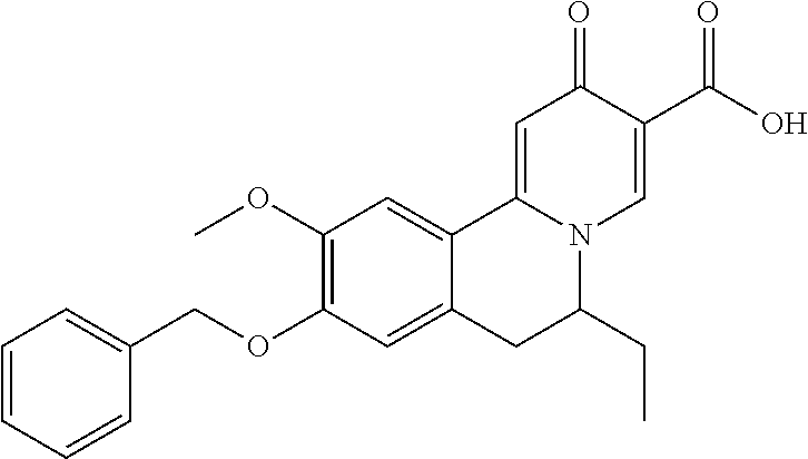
C1=CC=CC=C1COC1=C(OC)C=C2C(=C1)CC(CC)N1C2=CC(=O)C(C(O)=O)=C1
